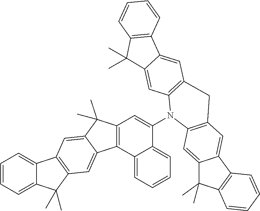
C12=CC=CC=C1C(C)(C)C1=C2C=C2C(C)(C)C3=C(C2=C1)C1=CC=CC=C1C(N1C2=C(C=C4C(=C2)C(C)(C)C2=C4C=CC=C2)CC2=C1C=C1C(C)(C)C4=C(C1=C2)C=CC=C4)=C3
